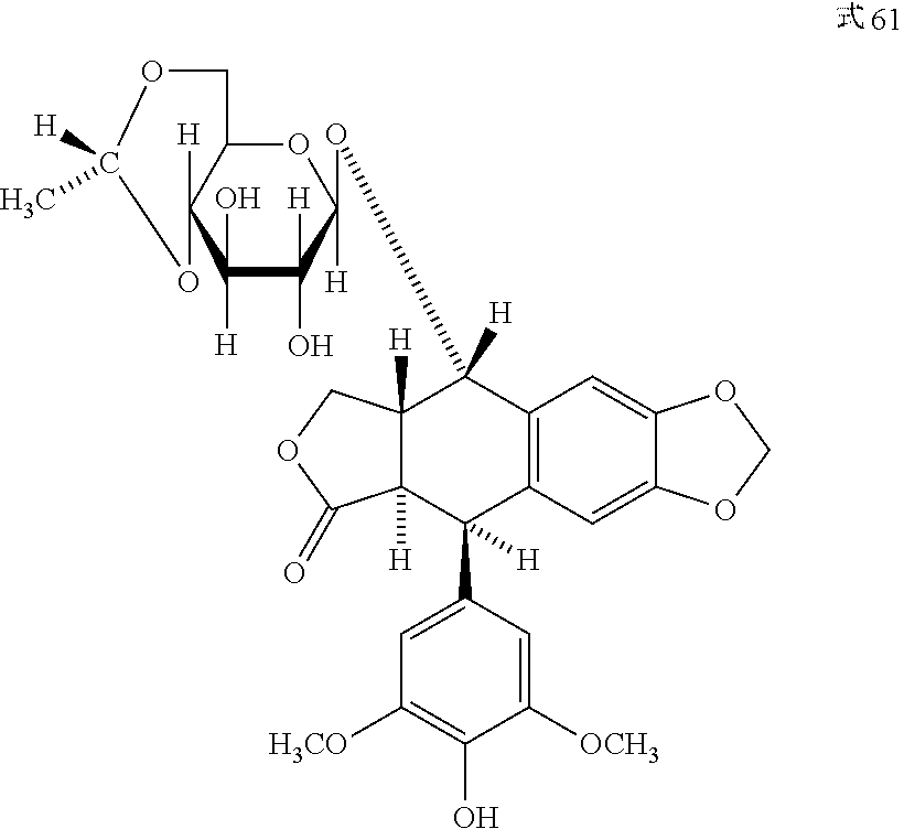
C12=C(C=C3C(=C1)OCO3)C(C1=CC([H3CO])=C(O)C([OCH3])=C1)([H])C1([H])C([H])(C2([H])OC2([H])OC3C([H])(C(O)([H])C2([H])O)OC([H])(C)OC3)COC1=O
